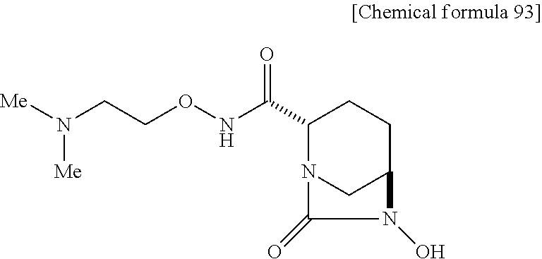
C1(C(NOCCN([Me])[Me])=O)N2CC(CC1)N(O)C2=O
